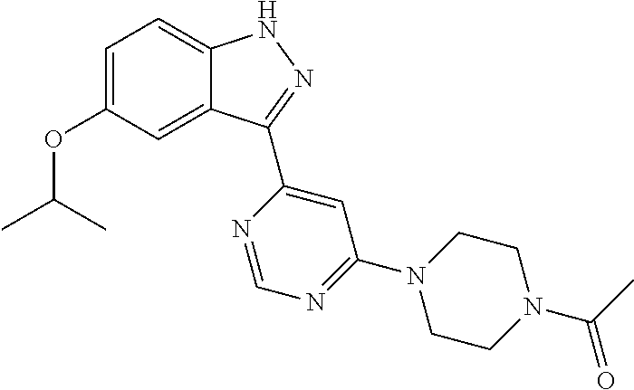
C1=C(OC(C)C)C=C2C(=C1)NN=C2C1=CC(N2CCN(C(=O)C)CC2)=NC=N1
